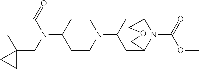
C1(N(C(=O)C)CC2(C)CC2)CCN(C2CC3N(C(=O)OC)C(C2)COC3)CC1
